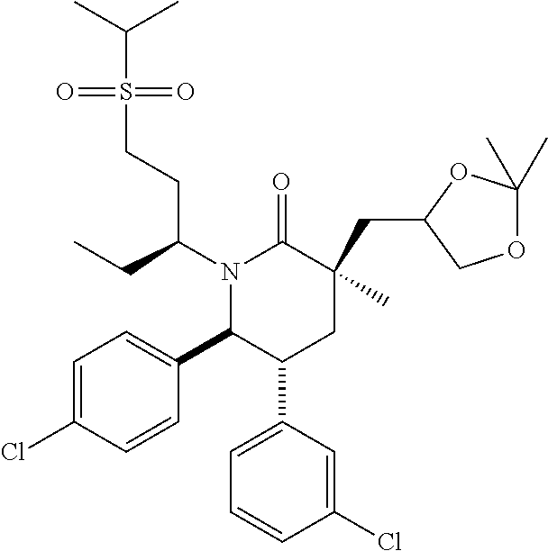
N1(C(CC)CCS(C(C)C)(=O)=O)C(C2=CC=C(Cl)C=C2)C(C2=CC=CC(Cl)=C2)CC(CC2COC(C)(C)O2)(C)C1=O
